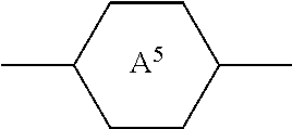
C1CC(C)CCC1C.[A5]
